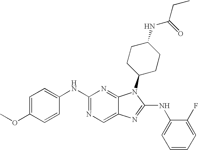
C1(NC2=CC=C(OC)C=C2)=NC=C2C(=N1)N(C1CCC(NC(=O)CC)CC1)C(NC1=CC=CC=C1F)=N2
